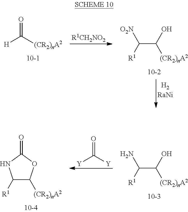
[R1CH2NO2].O=C([(CR2)nA2])[H].C(C(O)[(CR2)nA2])([R1])[O2N].C(C(O)[(CR2)nA2])([R1])N.O=C([Y])[Y].C1([R1])C([(CR2)nA2])OC(=O)N1
